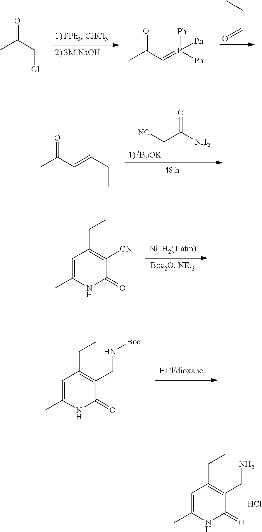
O=C(CCl)C.O=C(C=P([Ph])([Ph])[Ph])C.C(C=O)C.O=C(C=CCC)C.[NC]CC(N)=O.C1=C(C)NC(=O)C([CN])=C1CC.C1=C(C)NC(=O)C(CN[Boc])=C1CC.C1=C(C)NC(=O)C(CN)=C1CC.Cl
